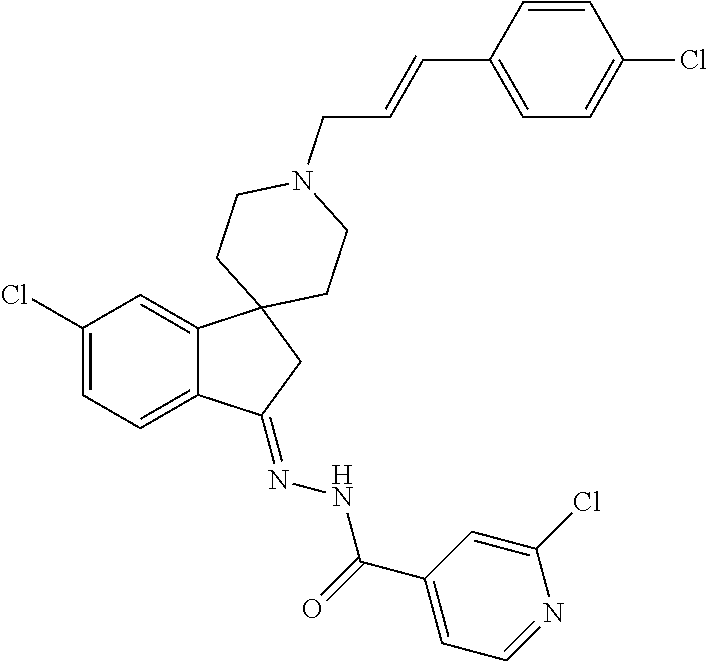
C1(Cl)=CC=C2C(=C1)C1(CC2=NNC(C2=CC=NC(Cl)=C2)=O)CCN(CC=CC2=CC=C(Cl)C=C2)CC1
